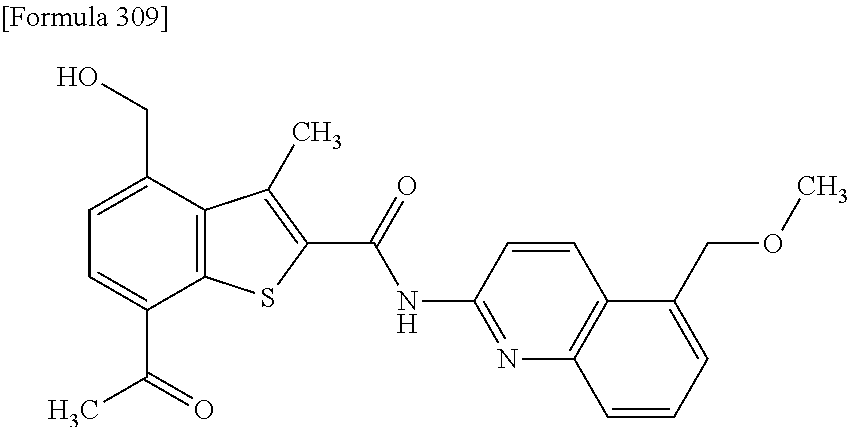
C1=C(C(=O)C)C2=C(C(CO)=C1)C(C)=C(C(=O)NC1=NC3=C(C=C1)C(COC)=CC=C3)S2
